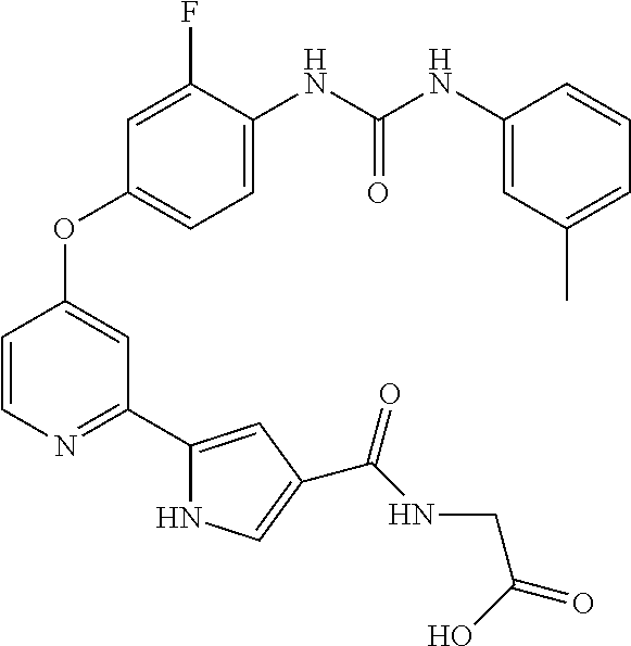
C1=C(NC(NC2=CC(C)=CC=C2)=O)C(F)=CC(OC2=CC(C3=CC(C(NCC(=O)O)=O)=CN3)=NC=C2)=C1
